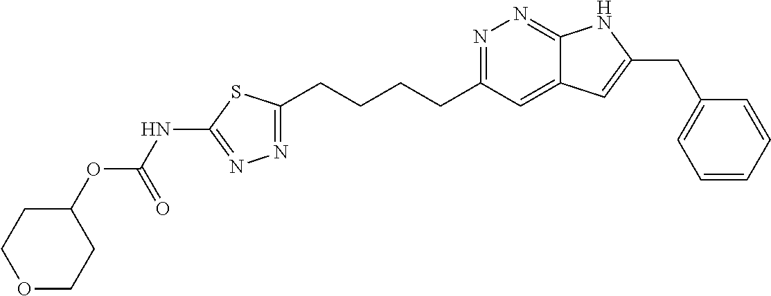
N1=C(CCCCC2=NN=C(NC(=O)OC3CCOCC3)S2)C=C2C(=N1)NC(CC1=CC=CC=C1)=C2
